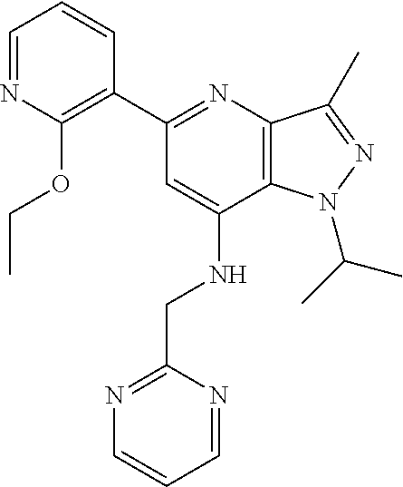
C1=NC(OCC)=C(C2=NC3=C(C(NCC4=NC=CC=N4)=C2)N(C(C)C)N=C3C)C=C1
